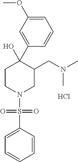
C1=C(OC)C=C(C2(O)CCN(S(C3=CC=CC=C3)(=O)=O)CC2CN(C)C)C=C1.Cl
